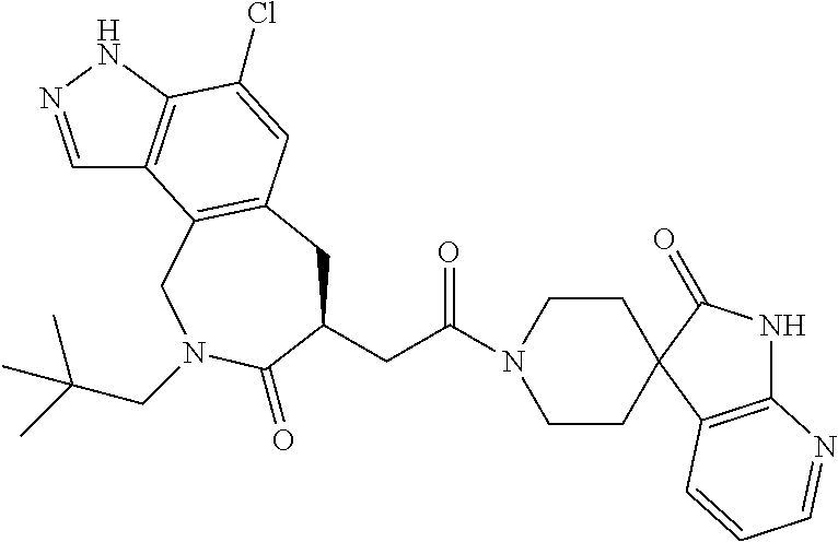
C1=NNC2=C1C1=C(C=C2Cl)CC(CC(N2CCC3(CC2)C2=C(NC3=O)N=CC=C2)=O)C(=O)N(CC(C)(C)C)C1
